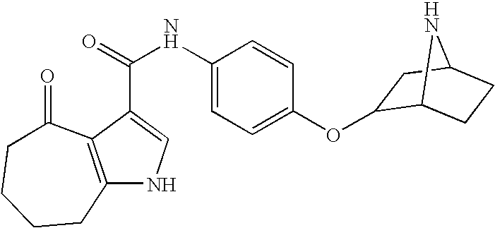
C12=C(C(C(=O)NC3=CC=C(OC4C5CCC(C4)N5)C=C3)=CN1)C(=O)CCCC2
